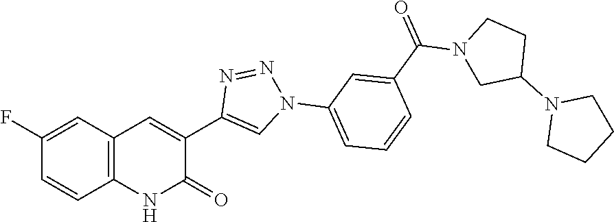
C1=CC(F)=CC2=C1NC(=O)C(C1=CN(C3=CC=CC(C(=O)N4CC(N5CCCC5)CC4)=C3)N=N1)=C2
